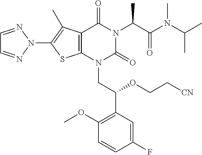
C12=C(N(CC(C3=C(OC)C=CC(F)=C3)OCC[CN])C(=O)N(C(C(N(C)C(C)C)=O)C)C1=O)SC(N1N=CC=N1)=C2C
